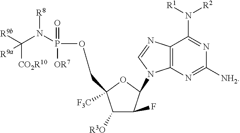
C1([R3O])C(F)C(N2C3=C(C(N([R1])[R2])=NC([NH2])=N3)N=C2)OC1([F3C])COP(=O)([OR7])N(C([R9b])([CO2R10])[R9a])[R8]
